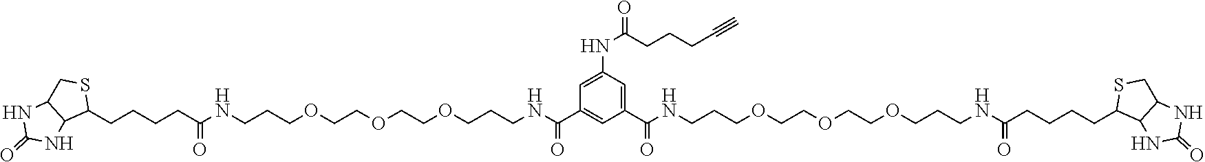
C1=C(NC(=O)CCCC#C)C=C(C(NCCCOCCOCCOCCCNC(CCCCC2SCC3C2NC(=O)N3)=O)=O)C=C1C(NCCCOCCOCCOCCCNC(CCCCC1SCC2C1NC(=O)N2)=O)=O
